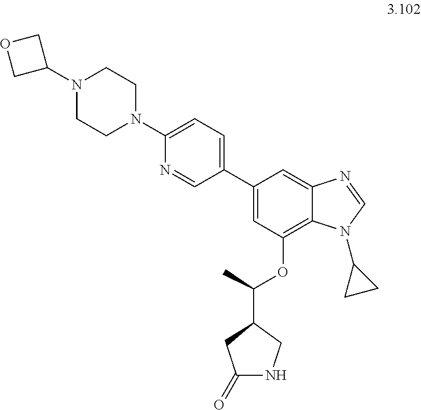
N1(C2COC2)CCN(C2=CC=C(C3=CC(OC(C4CC(=O)NC4)C)=C4C(=C3)N=CN4C3CC3)C=N2)CC1
